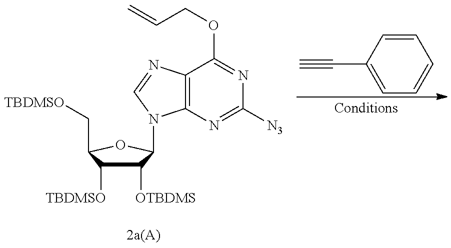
C1=C(C#C)C=CC=C1.C1([OTBDMS])C([TBDMSO])C(C[TBDMSO])OC1N1C2=C(N=C1)C(OCC=C)=NC([N3])=N2
